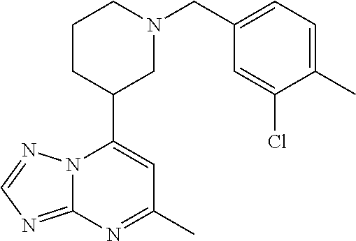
N12C(=NC=N1)N=C(C)C=C2C1CN(CC2=CC=C(C)C(Cl)=C2)CCC1
